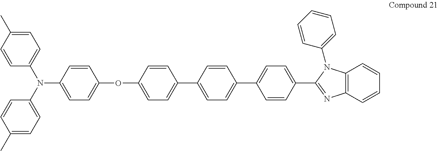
C1=C(C)C=CC(N(C2=CC=C(OC3=CC=C(C4=CC=C(C5=CC=C(C6=NC7=C(N6C6=CC=CC=C6)C=CC=C7)C=C5)C=C4)C=C3)C=C2)C2=CC=C(C)C=C2)=C1
